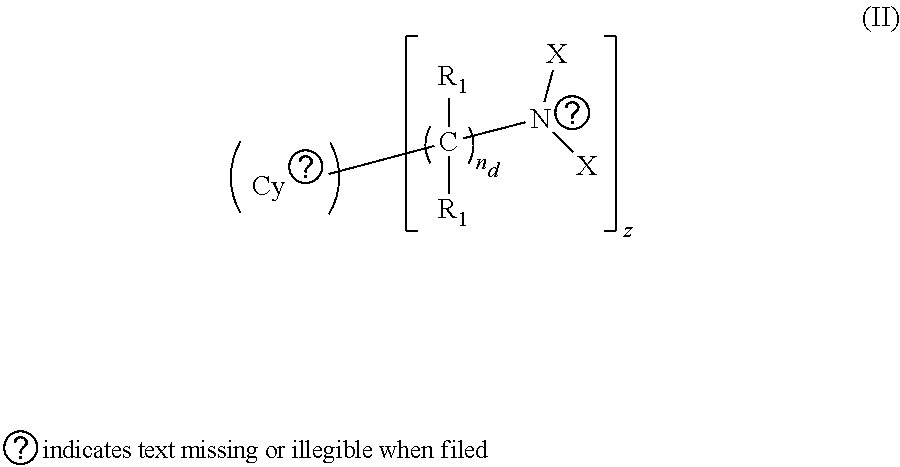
C([R1])([R1])(N([X])[X])C
